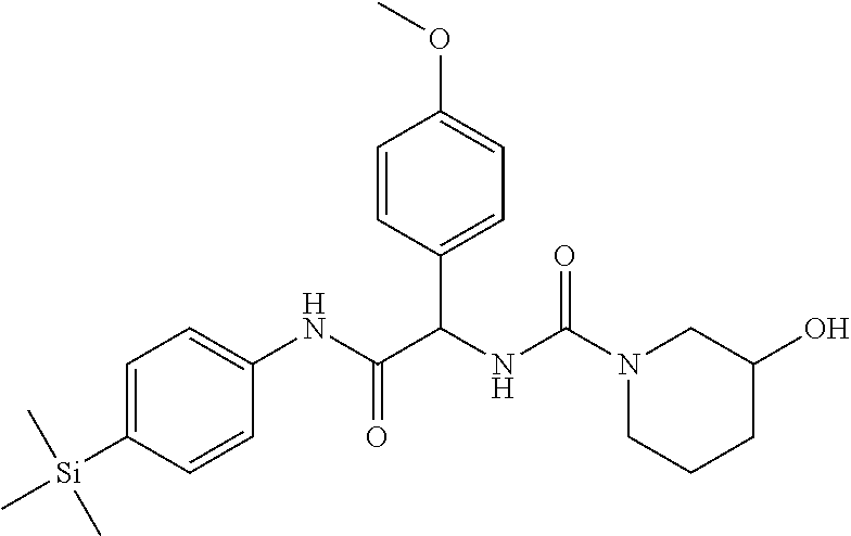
N1(C(NC(C(NC2=CC=C([Si](C)(C)C)C=C2)=O)C2=CC=C(OC)C=C2)=O)CCCC(O)C1
